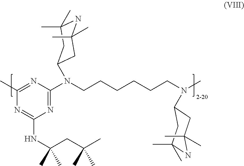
N1=C(NC(CC(C)(C)C)(C)C)N=C(N(CCCCCCN(C)C2CC(C)(C)NC(C)(C)C2)C2CC(C)(C)NC(C)(C)C2)N=C1C
